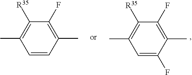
C1=CC(C)=C(F)C([R35])=C1C.C1=C(F)C(C)=C(F)C([R35])=C1C
